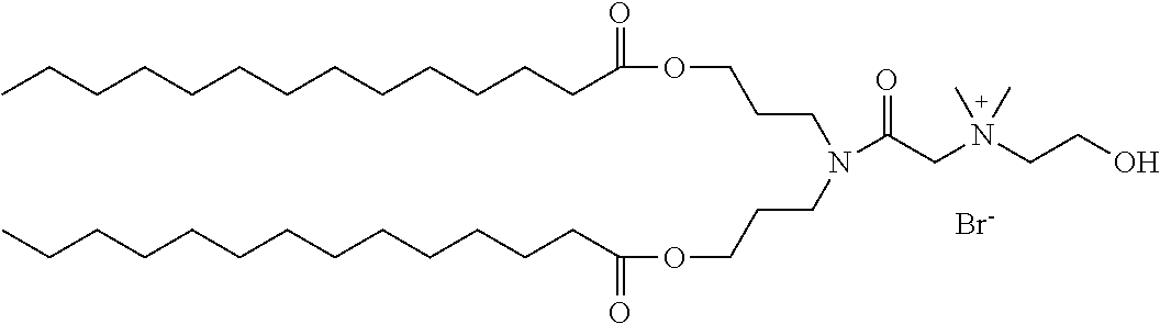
CCCCCCCCCCCCCC(OCCCN(CCCOC(CCCCCCCCCCCCC)=O)C(CN(CCO)(C)C)=O)=O.[Br-]
